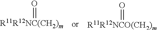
[R11R12NC(CH2)m]=O.[R11R12NCO(CH2)m]=O
